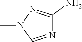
CN1C=NC(N)=N1
